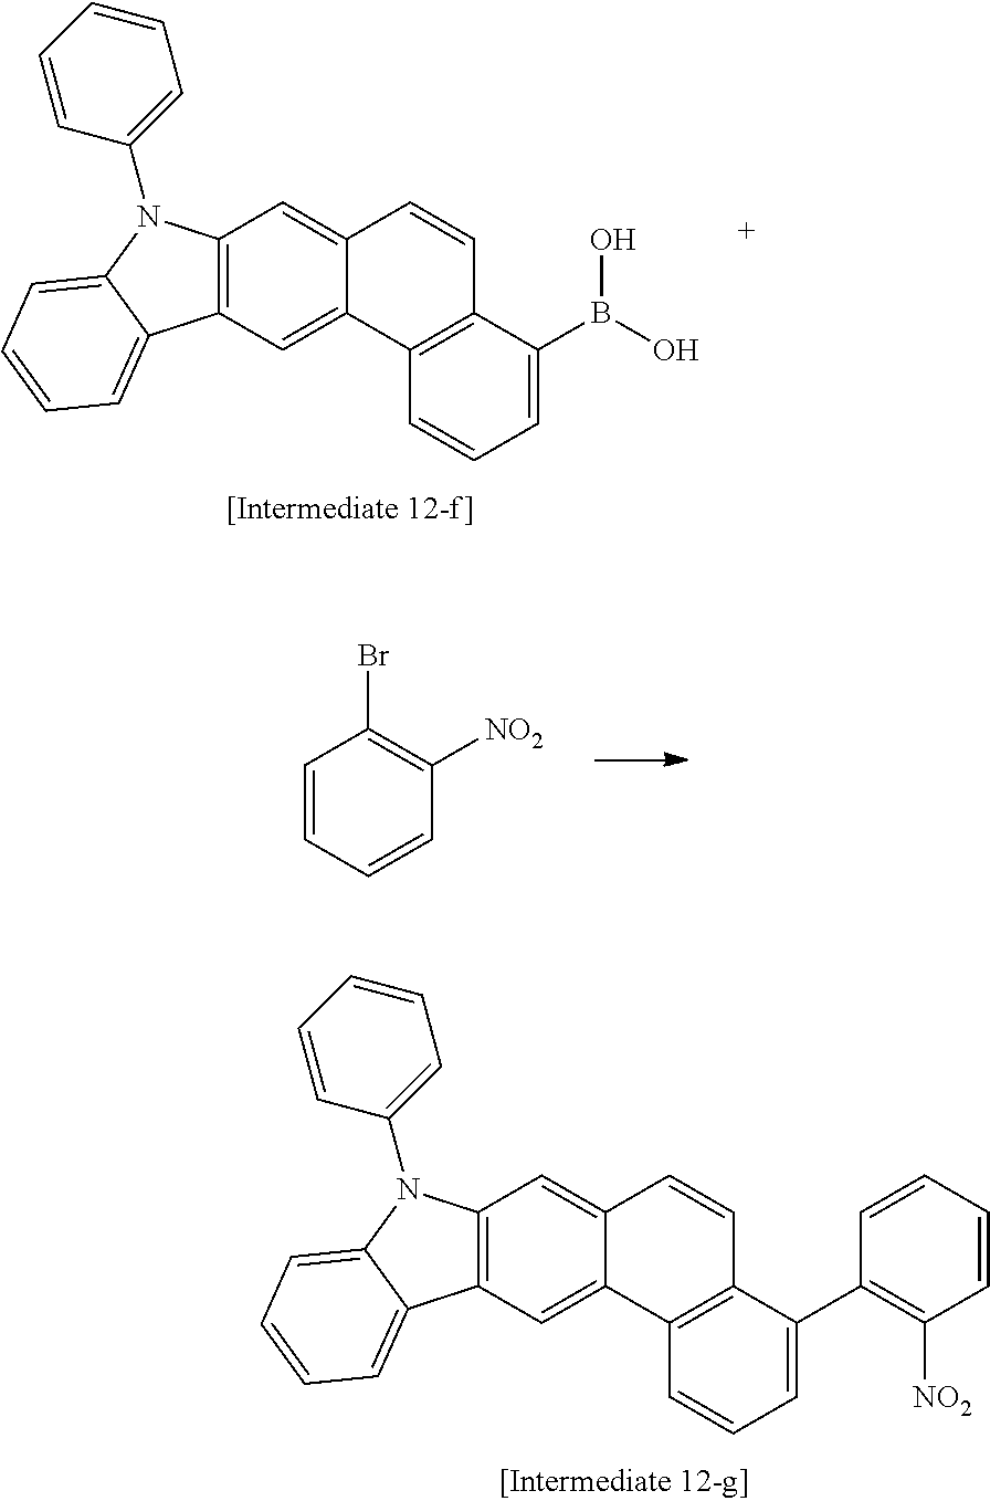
C1=C(C2=C([NO2])C=CC=C2)C2=C(C=C1)C1=CC3=C(C=C1C=C2)N(C1=CC=CC=C1)C1=CC=CC=C31.C1=C(B(O)O)C2=C(C=C1)C1=CC3=C(C=C1C=C2)N(C1=CC=CC=C1)C1=CC=CC=C31.C1=CC=CC([NO2])=C1Br
